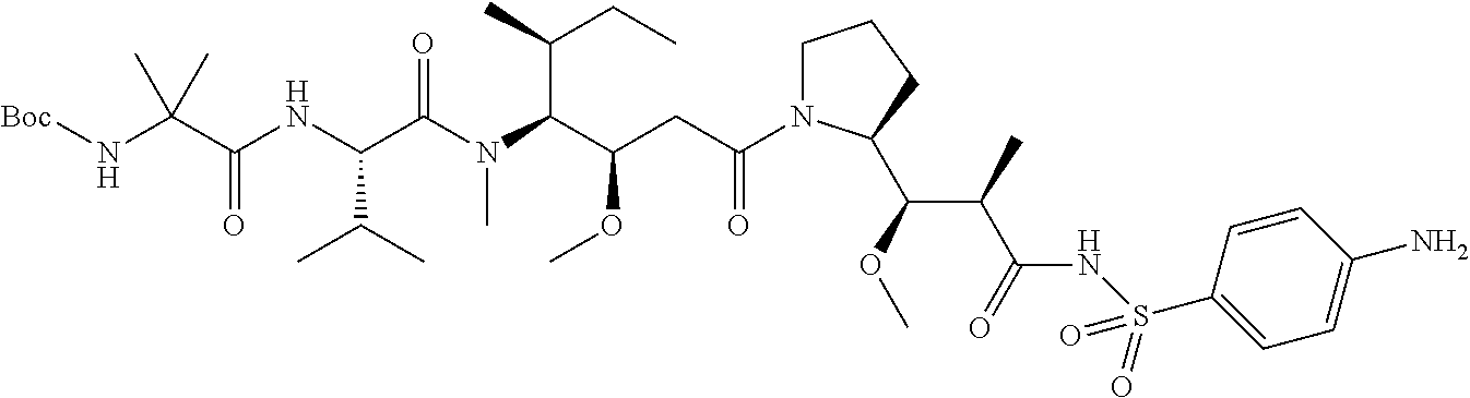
N(C(C(C(OC)C1N(C(CC(C(N(C(C(NC(C(N[Boc])(C)C)=O)C(C)C)=O)C)C(C)CC)OC)=O)CCC1)C)=O)S(C1=CC=C(N)C=C1)(=O)=O
